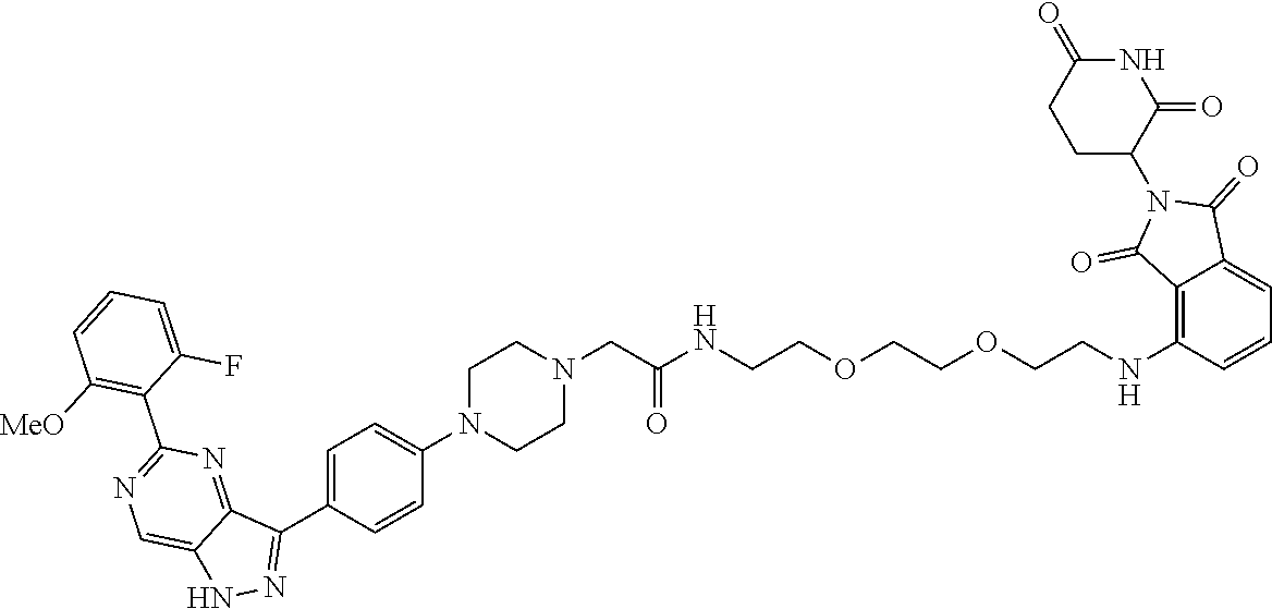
C1CN(C2=CC=C(C3=NNC4=CN=C(C5=C([MeO])C=CC=C5F)N=C43)C=C2)CCN1CC(=O)NCCOCCOCCNC1=C2C(=CC=C1)C(=O)N(C1CCC(=O)NC1=O)C2=O
